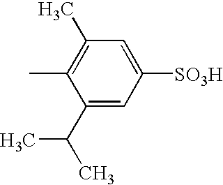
C1=C(C(C)C)C(C)=C(C)C=C1[SO3H]
